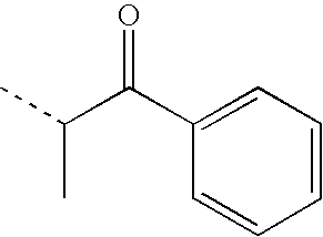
CC(C(C1=CC=CC=C1)=O)C
